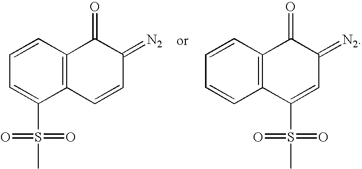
C1=CC2=C(C(S(C)(=O)=O)=C1)C=CC(=[N2])C2=O.C1=CC2=C(C=C1)C(S(C)(=O)=O)=CC(=[N2])C2=O
